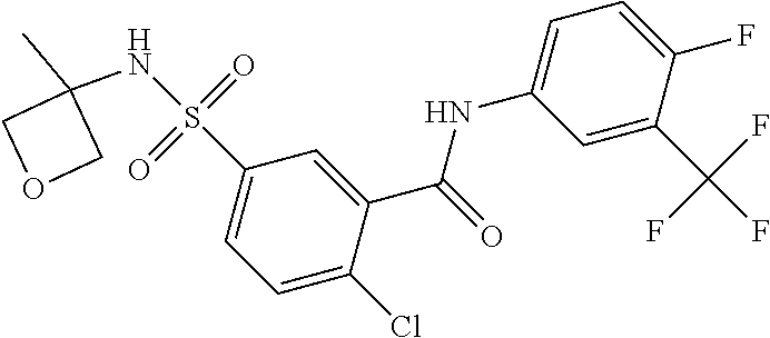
C1=C(Cl)C(C(=O)NC2=CC=C(F)C(C(F)(F)F)=C2)=CC(S(=O)(=O)NC2(C)COC2)=C1
